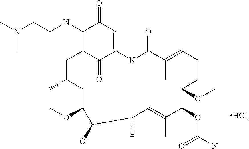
C1(NCCN(C)C)=C2C(=O)C(=CC1=O)NC(=O)C(C)=CC=CC(OC)C(OC(N)=O)C(C)=CC(C)C(O)C(OC)CC(C)C2
